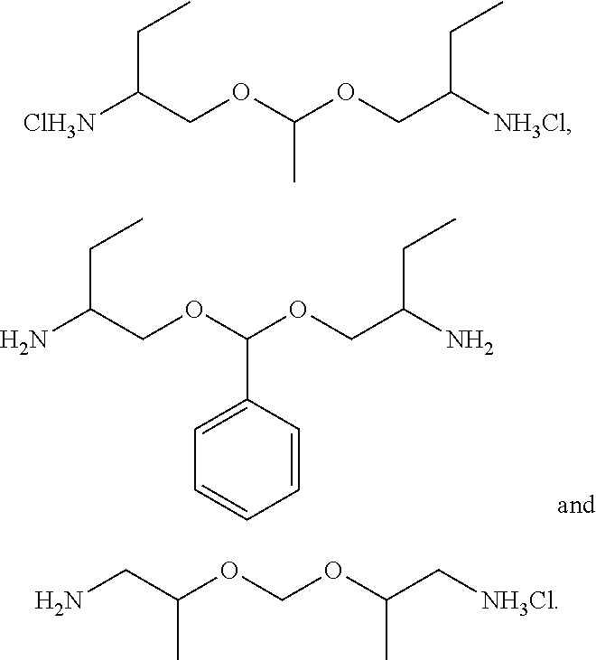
NC(COC(OCC(N)CC)C1=CC=CC=C1)CC.NCC(OCOC(C[NH3Cl])C)C.[ClH3N]C(COC(OCC([NH3Cl])CC)C)CC
